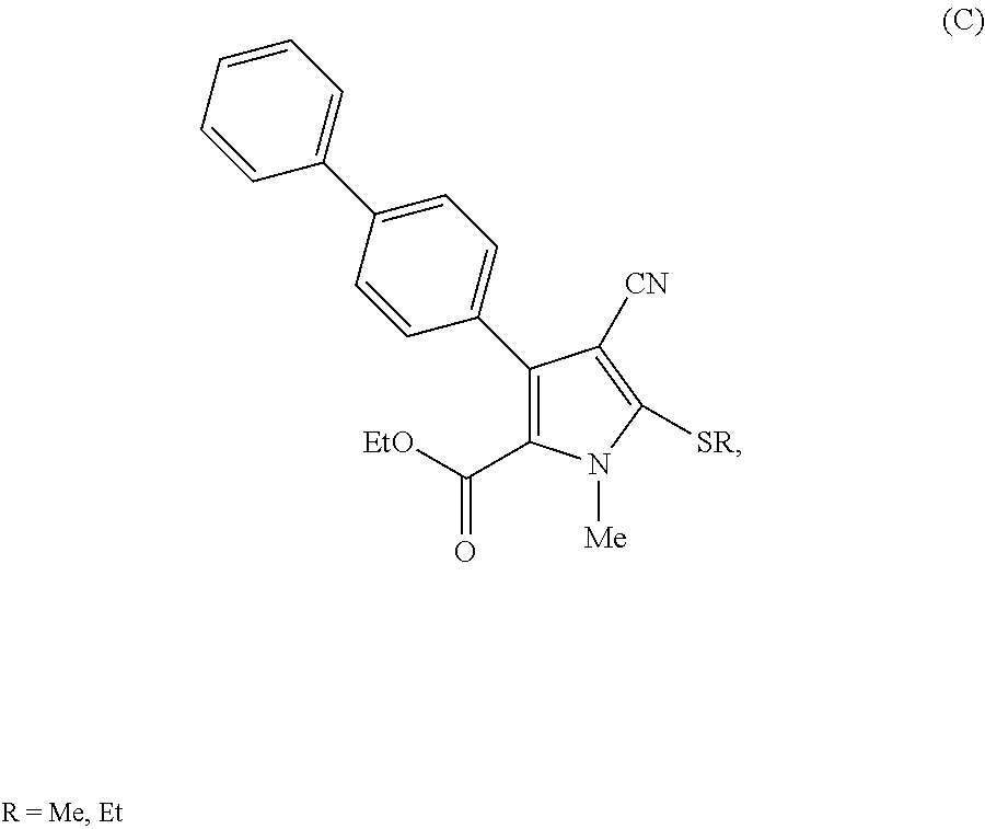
[EtO]C(=O)C1=C(C2=CC=C(C3=CC=CC=C3)C=C2)C([CN])=C([SR])N1[Me]
